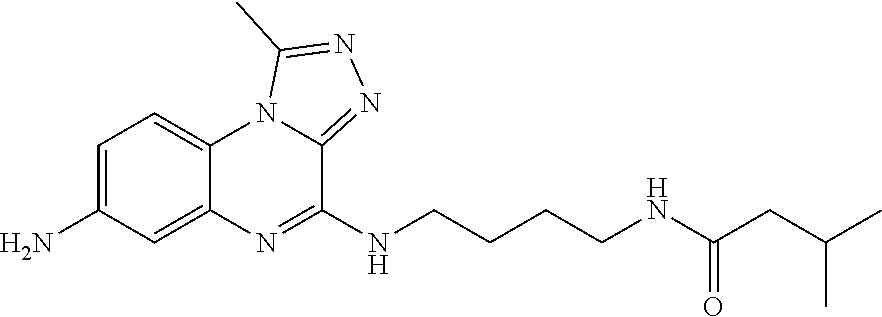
N(CCCCNC(CC(C)C)=O)C1=NC2=CC(N)=CC=C2N2C1=NN=C2C
